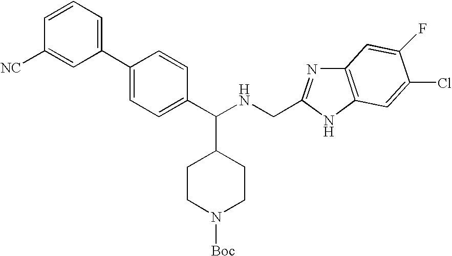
C1=CC=C(C2=CC=C(C(NCC3=NC4=C(N3)C=C(Cl)C(F)=C4)C3CCN([Boc])CC3)C=C2)C=C1[NC]
